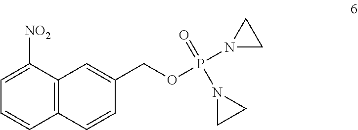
C12=C(C([NO2])=CC=C1)C=C(COP(N1CC1)(=O)N1CC1)C=C2
